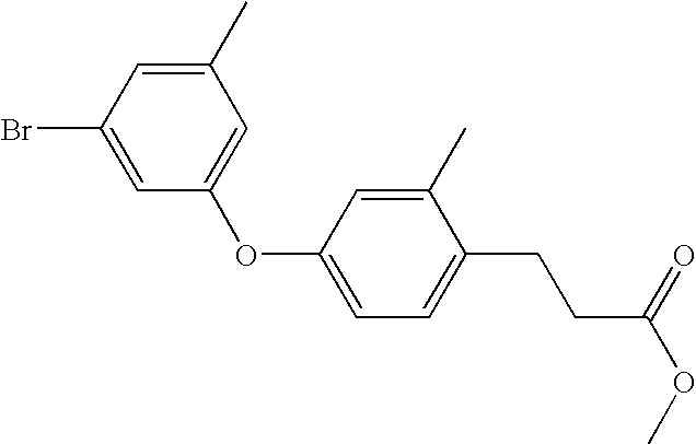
C1(Br)=CC(OC2=CC=C(CCC(OC)=O)C(C)=C2)=CC(C)=C1
